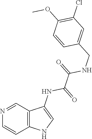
C1(OC)=C(Cl)C=C(CNC(C(NC2=CNC3=C2C=NC=C3)=O)=O)C=C1
